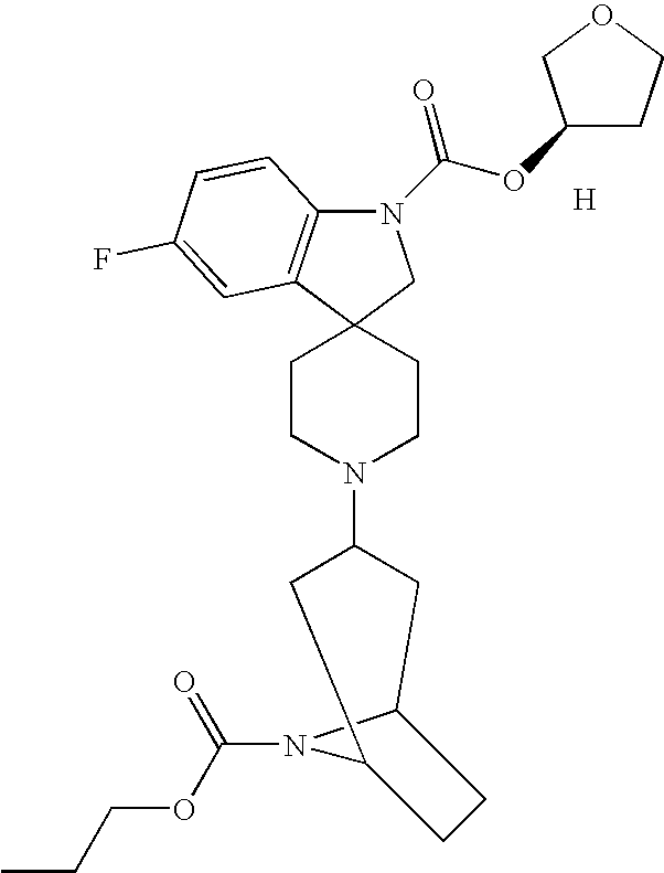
N1(C(OC2CCOC2)=O)C2=C(C3(C1)CCN(C1CC4N(C(OCCC)=O)C(C1)CC4)CC3)C=C(F)C=C2.[H]
